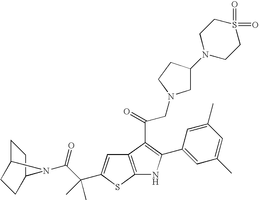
C1C2CCC(C1)N2C(C(C)(C)C1=CC2=C(S1)NC(C1=CC(C)=CC(C)=C1)=C2C(CN1CC(N2CCS(=O)(=O)CC2)CC1)=O)=O
